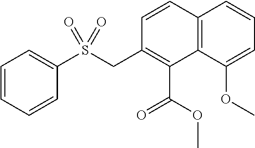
S(CC1=C(C(OC)=O)C2=C(C=C1)C=CC=C2OC)(=O)(=O)C1=CC=CC=C1
